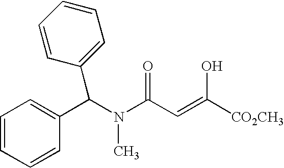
C1=CC=CC(C(N(C)C(C=C([CO2CH3])O)=O)C2=CC=CC=C2)=C1
